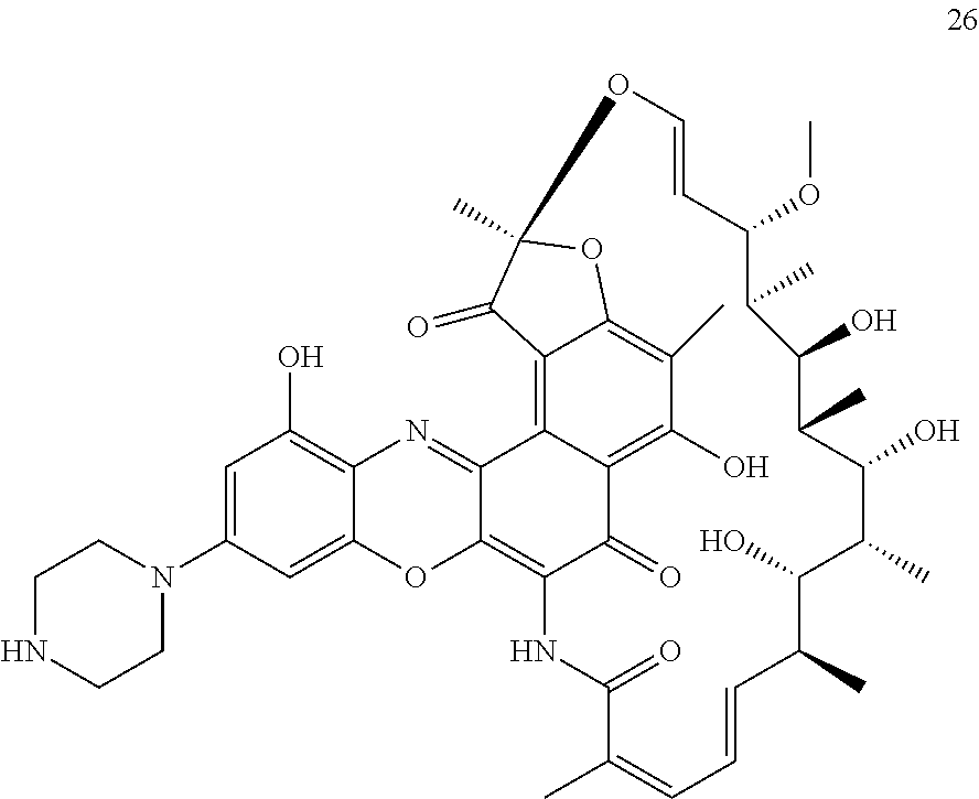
C1=C(N2CCNCC2)C=C2C(=C1O)N=C1C(=C3C(=O)C4=C(O)C(C)=C5C(=C14)C(=O)C(C)(O5)OC=CC(OC)C(C)C(O)C(C)C(O)C(C)C(O)C(C)C=CC=C(C)C(=O)N3)O2
